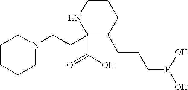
C1CCCN(CCC2(C(O)=O)C(CCCB(O)O)CCCN2)C1
